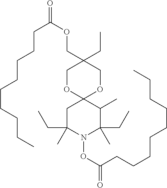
C(C(OCC1(CC)COC2(OC1)CC(CC)(C)N(OC(CCCCCCCCC)=O)C(CC)(C)C2C)=O)CCCCCCCC
